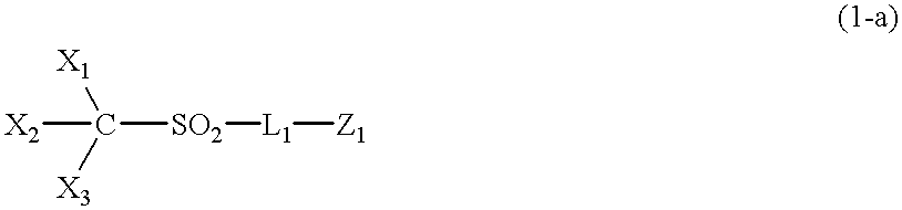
[X2]C([SO2][L1][Z1])([X1])[X3]
